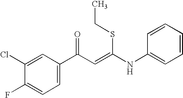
C1(Cl)=CC(C(C=C(NC2=CC=CC=C2)SCC)=O)=CC=C1F
